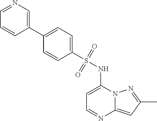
C1=C(NS(C2=CC=C(C3=CN=CC=C3)C=C2)(=O)=O)N2C(=CC(C)=N2)N=C1
